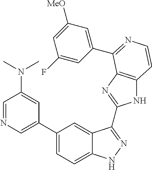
C1(C2=CN=CC(N(C)C)=C2)=CC=C2C(=C1)C(C1=NC3=C(N1)C=CN=C3C1=CC([MeO])=CC(F)=C1)=NN2
